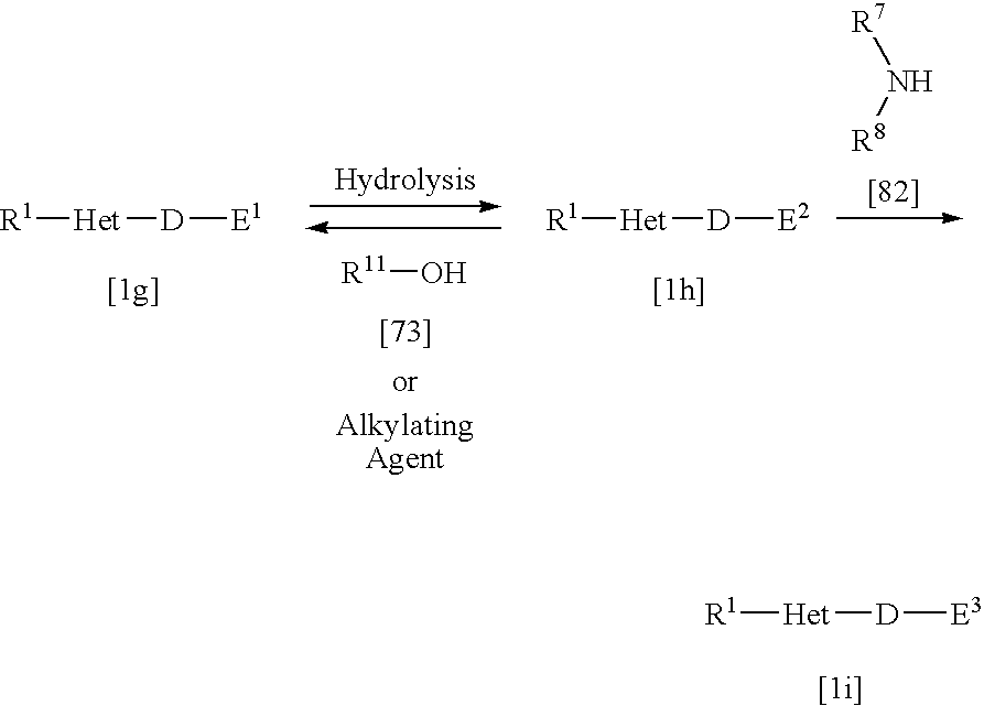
[R1][Het][D][E1].[R11]O.[R7]N[R8].[R1][Het][D][E2].[R1][Het][D][E3]
